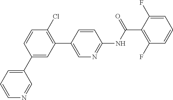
C1(C2=CC(C3=CN=C(NC(C4=C(F)C=CC=C4F)=O)C=C3)=C(Cl)C=C2)=CC=CN=C1
